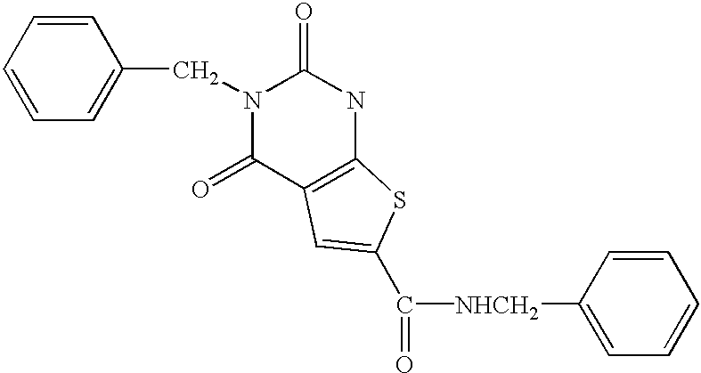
C1=CC=CC=C1CN1C(=O)C2=C(NC1=O)SC(C([NHCH2]C1=CC=CC=C1)=O)=C2
